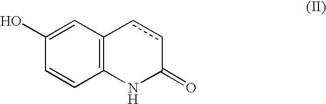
C12=C(C=C(O)C=C1)ccC(=O)N2
